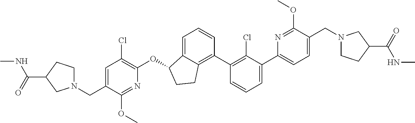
O(C1C2=CC=CC(C3=C(Cl)C(C4=CC=C(CN5CCC(C(=O)NC)C5)C(OC)=N4)=CC=C3)=C2CC1)C1=C(Cl)C=C(CN2CCC(C(=O)NC)C2)C(OC)=N1
